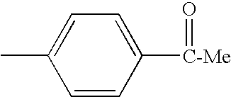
C1=CC([C-Me]=O)=CC=C1C
